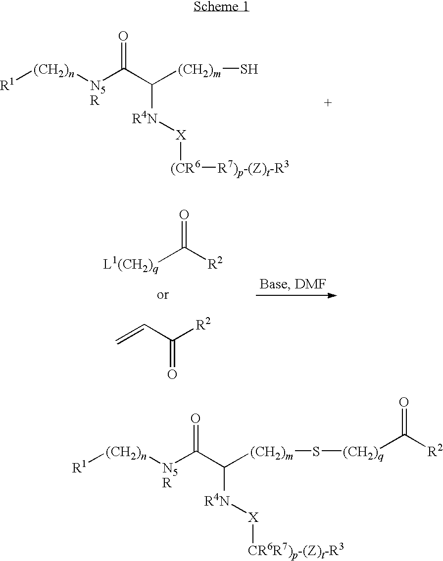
[R1][(CH2)n][N5R]C(C([(CH2)m]S)[R4N][X][(CR6][R7)p-(Z)t-R3])=O.O=C([R2])[L1(CH2)q].C=CC([R2])=O.[R1][(CH2)n][N5R]C(C([(CH2)m]S[(CH2)q]C([R2])=O)[R4N][X][CR6R7)p-(Z)t-R3])=O
